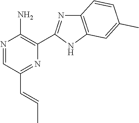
N1=CC(C=CC)=NC(C2=NC3=C(N2)C=C(C)C=C3)=C1N
